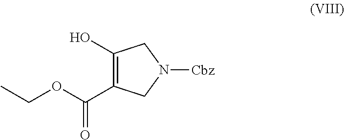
C1(O)=C(C(=O)OCC)CN([Cbz])C1
